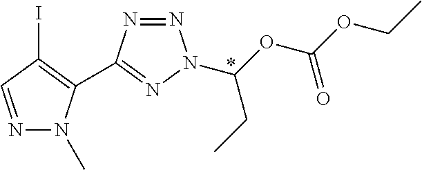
N1=CC(I)=C(C2=NN(C(OC(OCC)=O)CC)N=N2)N1C
